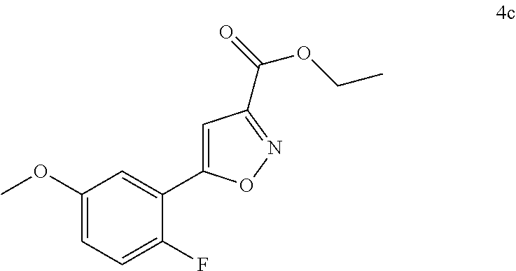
COC1=CC=C(F)C(C2=CC(C(=O)OCC)=NO2)=C1
